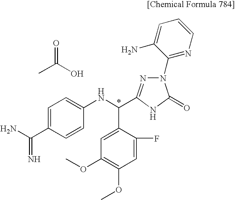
C1=C(C(N)=N)C=CC(NC(C2=CC(OC)=C(OC)C=C2F)C2=NN(C3=NC=CC=C3N)C(=O)N2)=C1.CC(=O)O
